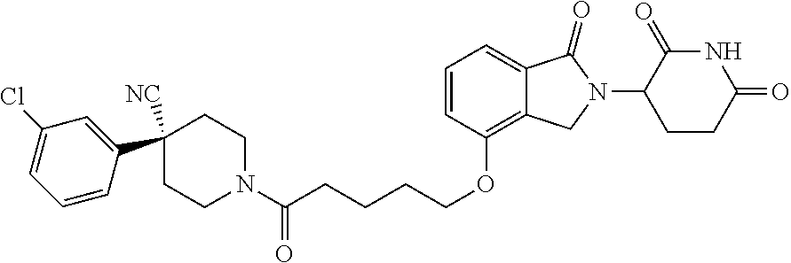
C1=CC(OCCCCC(N2CCC(C3=CC(Cl)=CC=C3)([NC])CC2)=O)=C2C(=C1)C(=O)N(C1CCC(=O)NC1=O)C2
